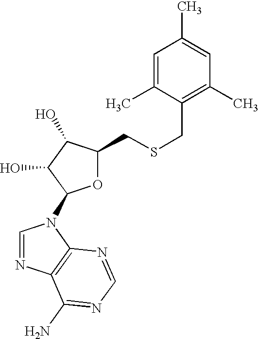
O1C(CSCC2=C(C)C=C(C)C=C2C)C(O)C(O)C1N1C=NC2=C1N=CN=C2N
